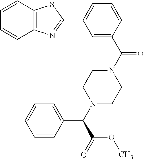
C1=C(C(N2CCN(C(C3=CC=CC=C3)C(=O)OC)CC2)=O)C=CC=C1C1=NC2=C(S1)C=CC=C2
